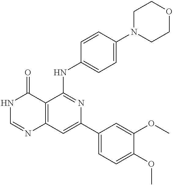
C12=C(C=C(C3=CC=C(OC)C(OC)=C3)N=C1NC1=CC=C(N3CCOCC3)C=C1)N=CNC2=O
